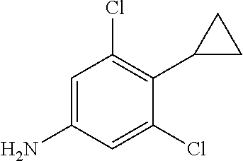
NC1=CC(Cl)=C(C2CC2)C(Cl)=C1
